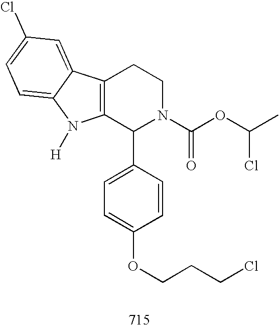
C12=C(C(C3=CC=C(OCCCCl)C=C3)N(C(OC(C)Cl)=O)CC1)N([H])C1=CC=C(Cl)C=C21
